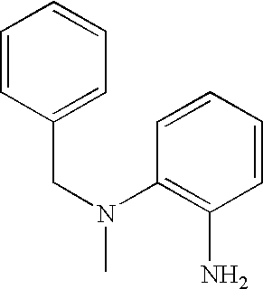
C(C1=CC=CC=C1)N(C1=C(N)C=CC=C1)C
